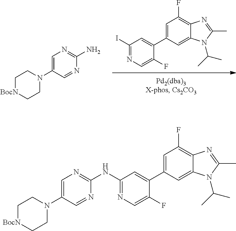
C1(I)=NC=C(F)C(C2=CC(F)=C3C(=C2)N(C(C)C)C(C)=N3)=C1.C1=C(N2CC[BocN]CC2)C=NC(N)=N1.C1(NC2=NC=C(N3CC[BocN]CC3)C=N2)=NC=C(F)C(C2=CC(F)=C3C(=C2)N(C(C)C)C(C)=N3)=C1
